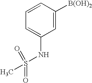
C1=CC([B(OH)2])=CC(NS(C)(=O)=O)=C1
